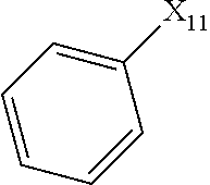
C1=CC=C([X11])C=C1
